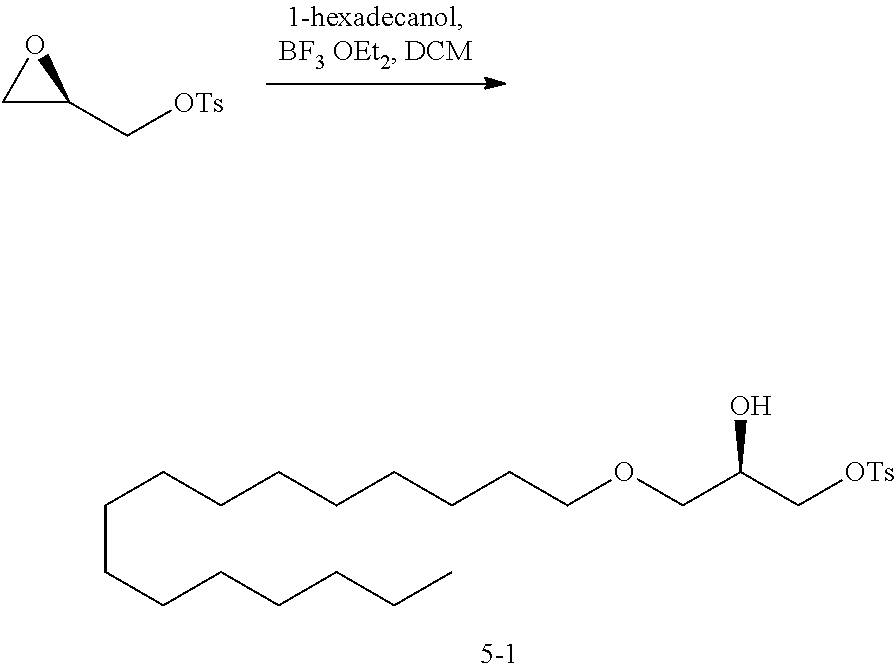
C(CCCCC)CCCCCCCCCCOCC(C[OTs])O.C1(C[OTs])OC1
